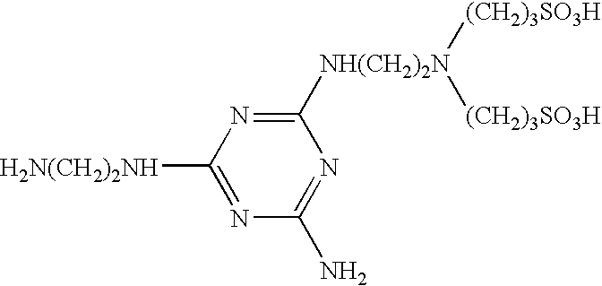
[NH(CH2)2N](C1=NC([H2N(CH2)2NH])=NC(N)=N1)([(CH2)3SO3H])[(CH2)3SO3H]
